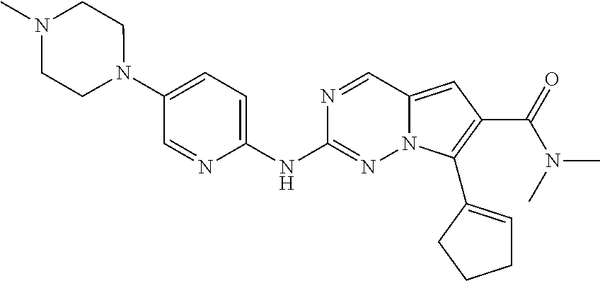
N1(C2=CC=C(NC3=NN4C(=CC(C(N(C)C)=O)=C4C4=CCCC4)C=N3)N=C2)CCN(C)CC1
